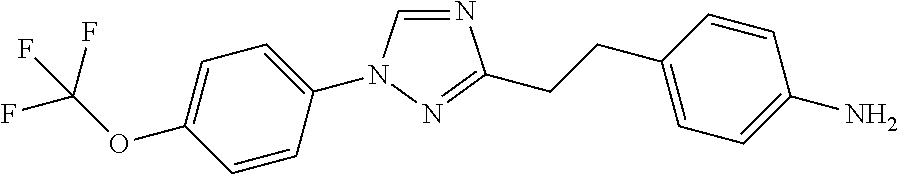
N1=CN(C2=CC=C(OC(F)(F)F)C=C2)N=C1CCC1=CC=C(N)C=C1
